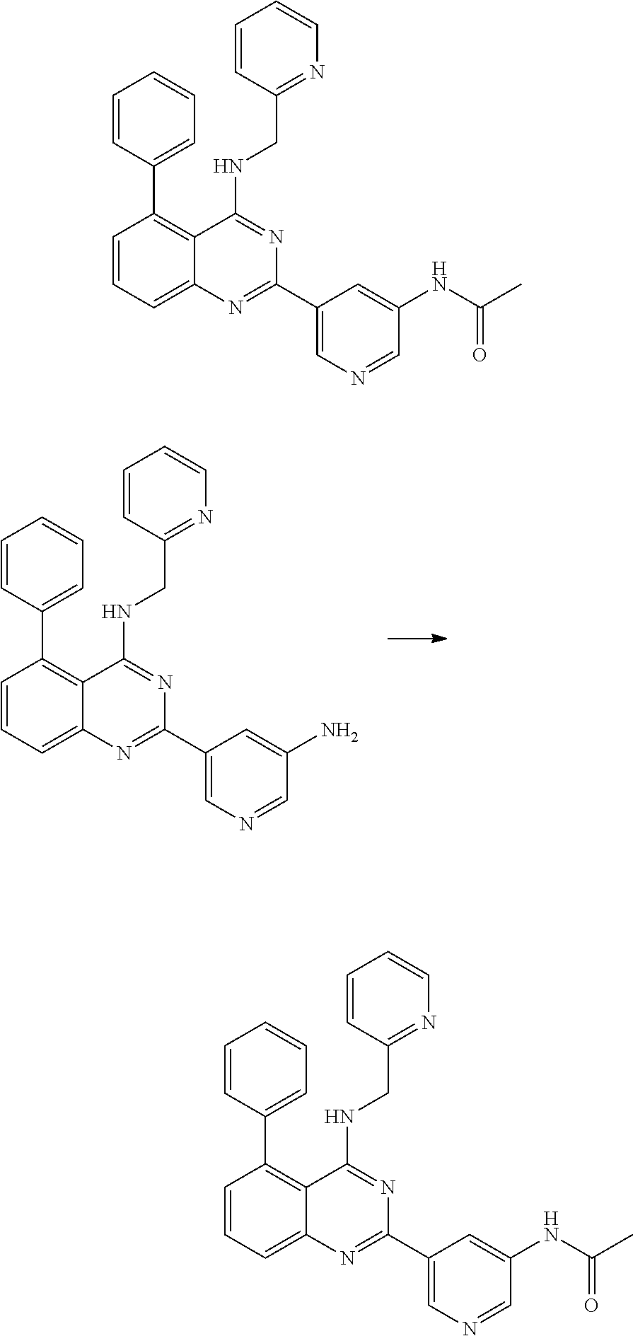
C1=CC=C2C(=C1C1=CC=CC=C1)C(NCC1=NC=CC=C1)=NC(C1=CN=CC(N)=C1)=N2.C1=CC=C2C(=C1C1=CC=CC=C1)C(NCC1=NC=CC=C1)=NC(C1=CN=CC(NC(=O)C)=C1)=N2.C1=CC=C2C(=C1C1=CC=CC=C1)C(NCC1=NC=CC=C1)=NC(C1=CN=CC(NC(=O)C)=C1)=N2
